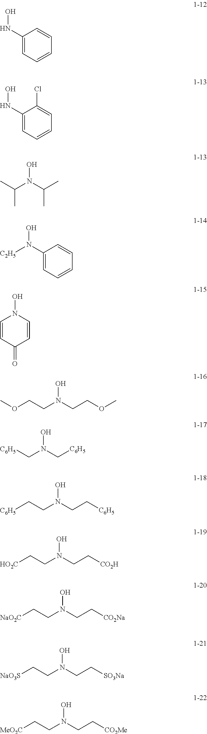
ONC1=CC=CC=C1.ONC1=CC=CC=C1Cl.ON(C(C)C)C(C)C.ON(C1=CC=CC=C1)[C2H5].ON1C=CC(=O)C=C1.ON(CCOC)CCOC.ON(C[C6H5])C[C6H5].ON(CC[C6H5])CC[C6H5].ON(CC[CO2H])CC[HO2C].ON(CC[CO2Na])CC[NaO2C].ON(CC[SO3Na])CC[NaO3S].ON(CC[CO2Me])CC[MeO2C]
